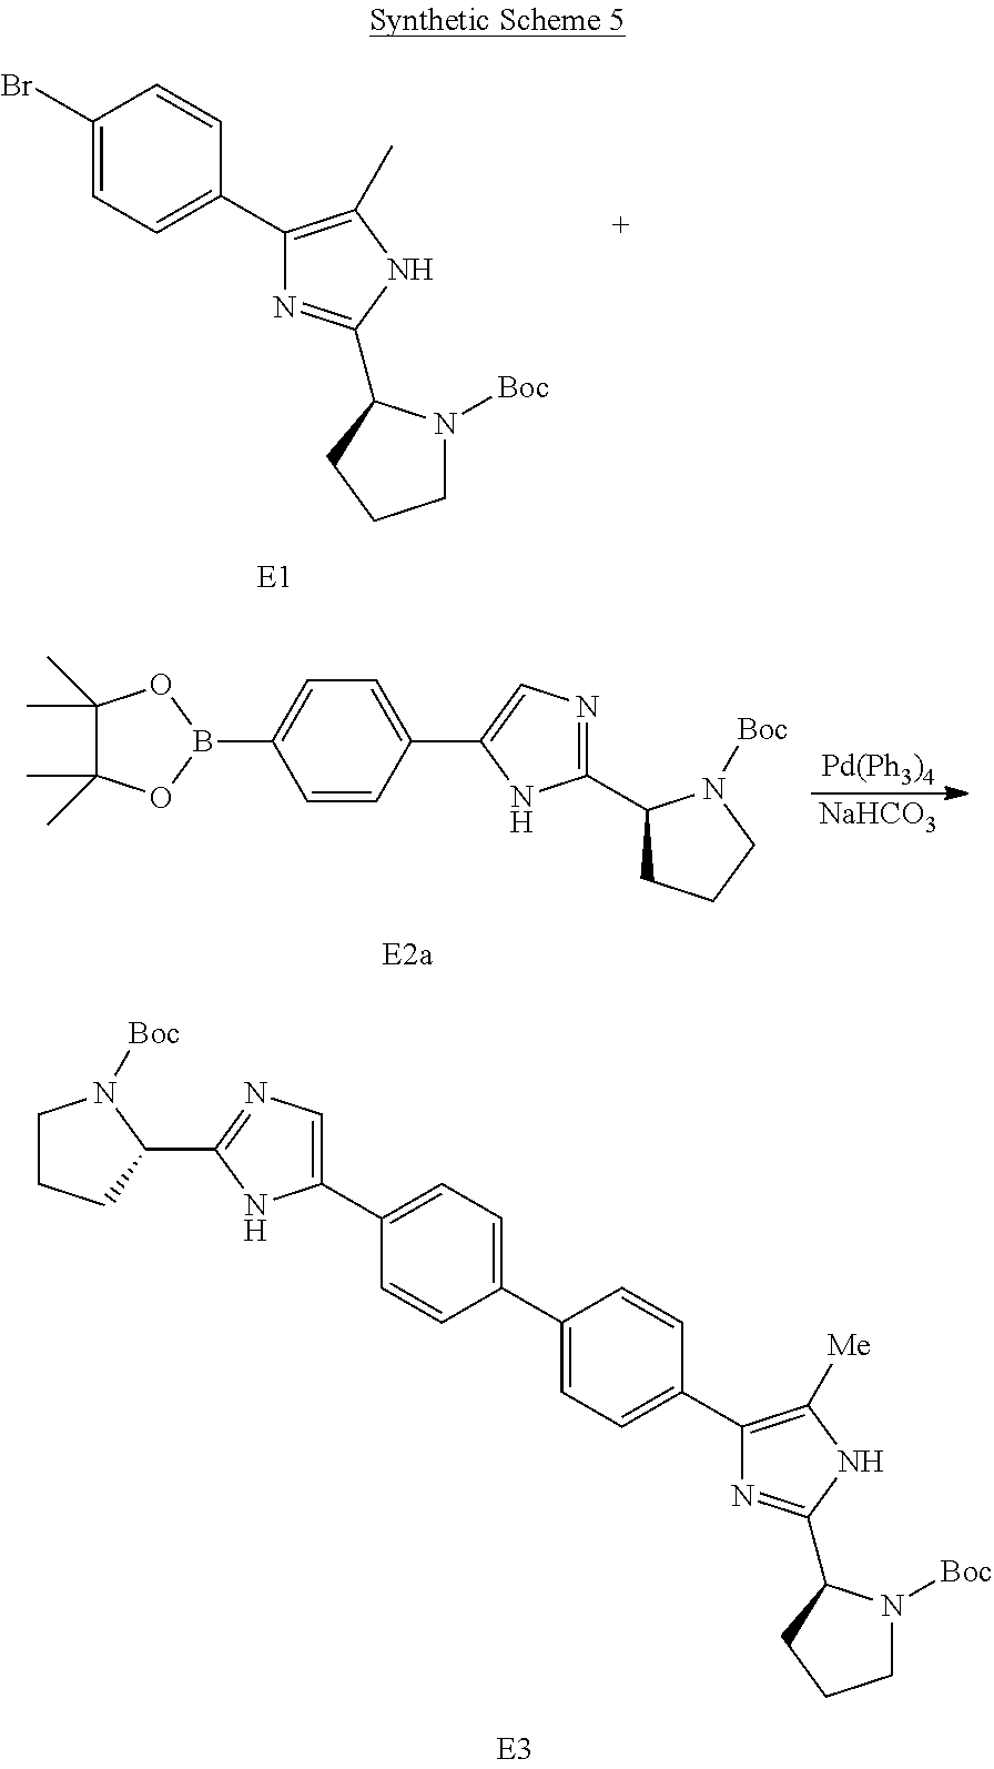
C1(C2=CC=C(Br)C=C2)=C(C)NC(C2N([Boc])CCC2)=N1.C1(C)(C)C(C)(C)OB(C2=CC=C(C3=CN=C(C4CCCN4[Boc])N3)C=C2)O1.[Pd(Ph3)4].[NaHCO3].C1(C2=CC=C(C3=CC=C(C4=CN=C(C5N([Boc])CCC5)N4)C=C3)C=C2)=C([Me])NC(C2N([Boc])CCC2)=N1
